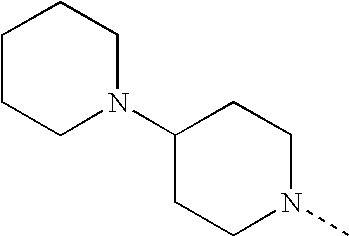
C1CCN(C2CCN(C)CC2)CC1
